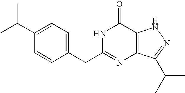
C1=C(CC2=NC3=C(C(=O)N2)NN=C3C(C)C)C=CC(C(C)C)=C1
